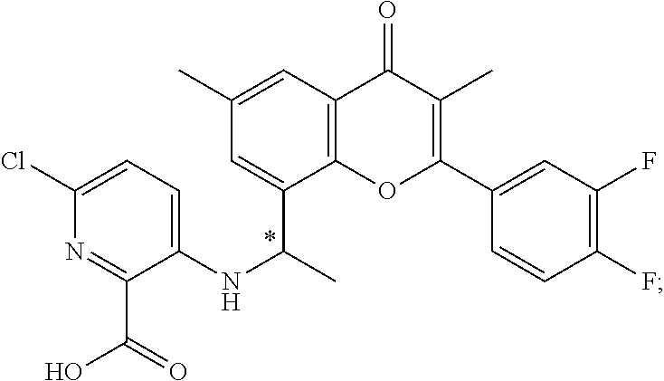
C1=C(C(C)NC2=CC=C(Cl)N=C2C(=O)O)C2=C(C=C1C)C(=O)C(C)=C(C1=CC(F)=C(F)C=C1)O2
